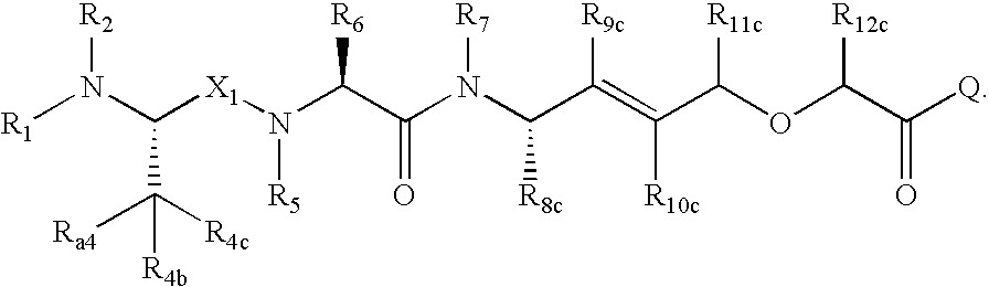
[R1]N(C([X1]N(C(C(N(C(C(=C(C([R11c])OC([R12c])C([Q])=O)[R10c])[R9c])[R8c])[R7])=O)[R6])[R5])C([R4b])([Ra4])[R4c])[R2]
